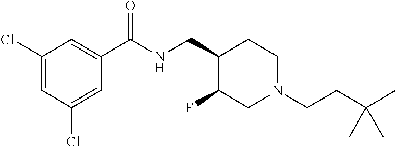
C1(Cl)=CC(Cl)=CC(C(NCC2C(F)CN(CCC(C)(C)C)CC2)=O)=C1
